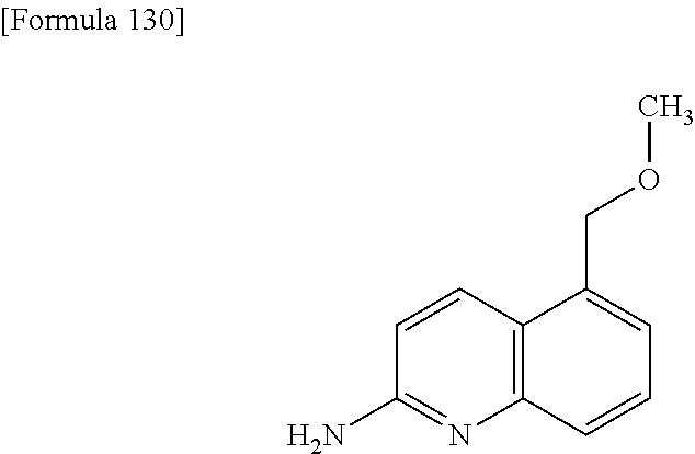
NC1=NC2=C(C=C1)C(COC)=CC=C2
